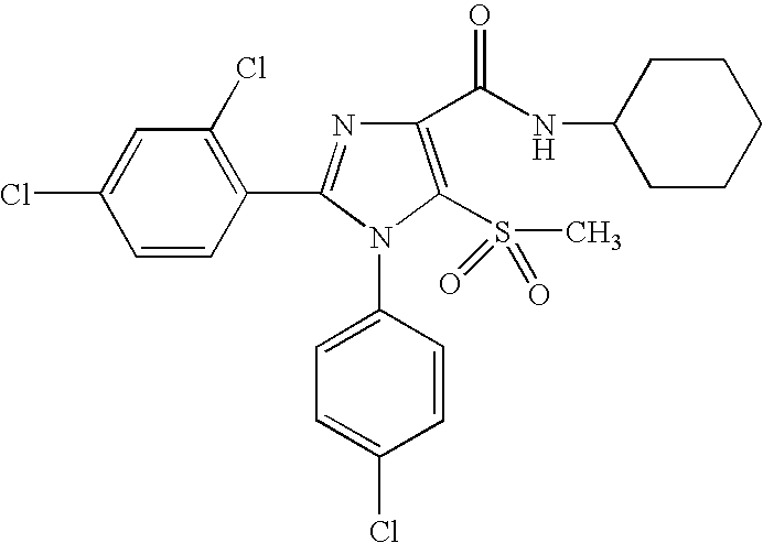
ClC1=CC(Cl)=C(C2=NC(C(NC3CCCCC3)=O)=C(S(C)(=O)=O)N2C2=CC=C(Cl)C=C2)C=C1
